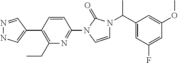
N1=CC(C2=C(CC)N=C(N3C=CN(C(C4=CC(F)=CC(OC)=C4)C)C3=O)C=C2)=CN1
